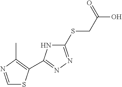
C1=NC(C)=C(C2=NN=C(SCC(O)=O)N2)S1
